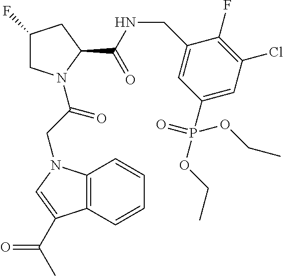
C1C(F)CC(C(NCC2=CC(P(OCC)(=O)OCC)=CC(Cl)=C2F)=O)N1C(CN1C2=C(C(C(C)=O)=C1)C=CC=C2)=O
